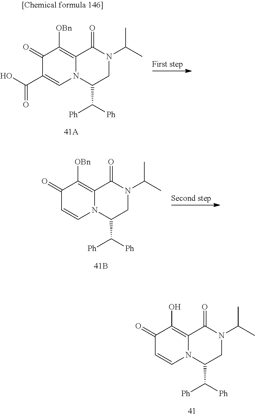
C1(=O)C=CN2C(=C1O)C(=O)N(C(C)C)CC2C([Ph])[Ph].C1(=O)C(C(O)=O)=CN2C(=C1[OBn])C(=O)N(C(C)C)CC2C([Ph])[Ph].C1(=O)C=CN2C(=C1[OBn])C(=O)N(C(C)C)CC2C([Ph])[Ph]
